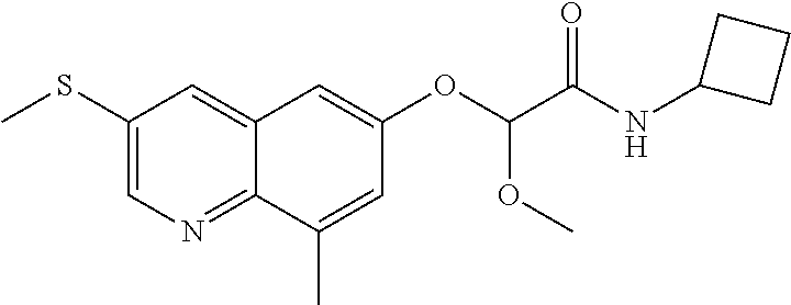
C1(SC)=CN=C2C(=C1)C=C(OC(C(NC1CCC1)=O)OC)C=C2C
